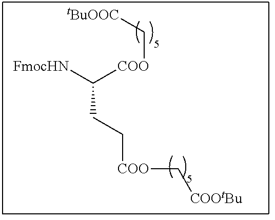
[FmocHN]C([COO]C[tBuOOC])CC[COO]C[COOtBu]
